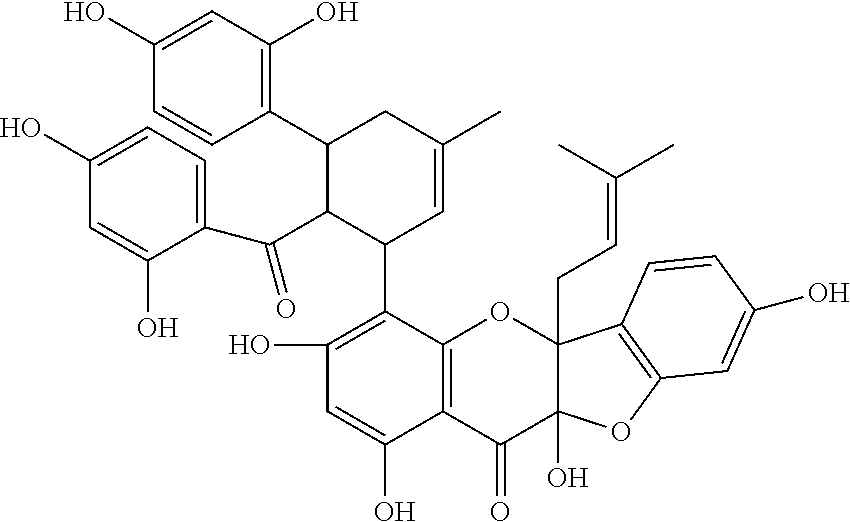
C1(C2C(C(C3=CC=C(O)C=C3O)=O)C(C3=C(O)C=C(O)C4=C3OC3(CC=C(C)C)C(O)(C4=O)OC4=C3C=CC(O)=C4)C=C(C)C2)=C(O)C=C(O)C=C1
